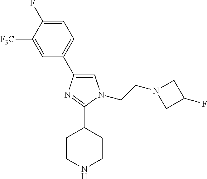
C1=C(F)C([F3C])=CC(C2=CN(CCN3CC(F)C3)C(C3CCNCC3)=N2)=C1
